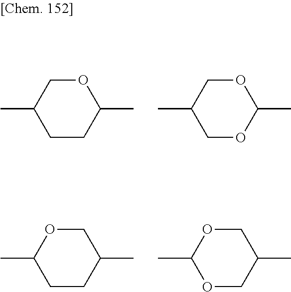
C1CC(C)OCC1C.C1OC(C)OCC1C.C1CC(C)COC1C.O1CC(C)COC1C
